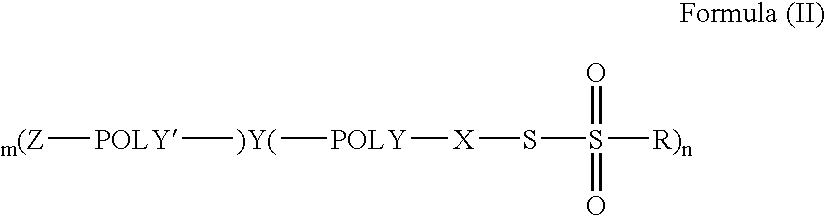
[)Y(]([POLY][X]SS([R)n])(=O)=O)[POLY][m(Z]
